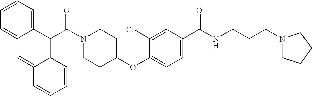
C1=CC=C2C(=C1)C=C1C(=C2C(N2CCC(OC3=CC=C(C(NCCCN4CCCC4)=O)C=C3Cl)CC2)=O)C=CC=C1
